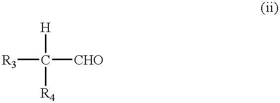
[R3]C([CHO])([H])[R4]
